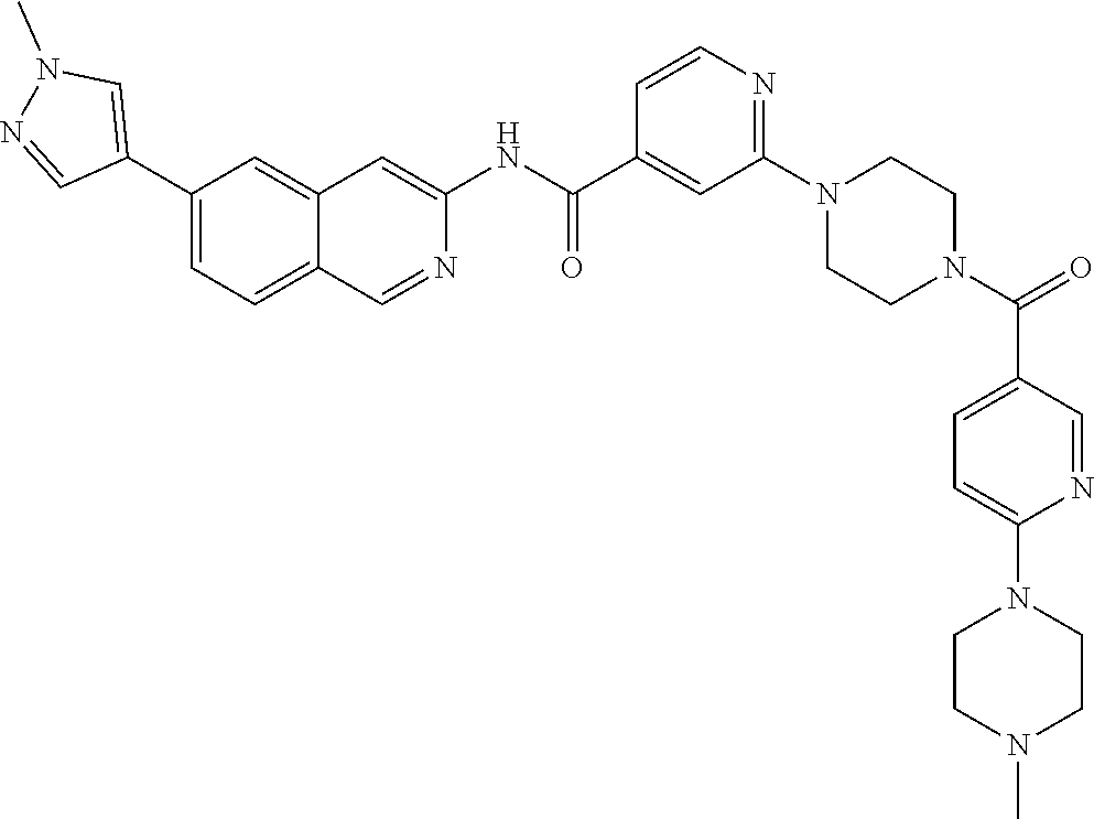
C1(C2=CN(C)N=C2)=CC=C2C(=C1)C=C(NC(C1=CC(N3CCN(C(=O)C4=CC=C(N5CCN(C)CC5)N=C4)CC3)=NC=C1)=O)N=C2
